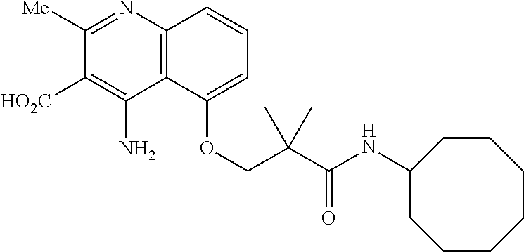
C12=C(C(OCC(C(NC3CCCCCCC3)=O)(C)C)=CC=C1)C(N)=C([HO2C])C([Me])=N2
